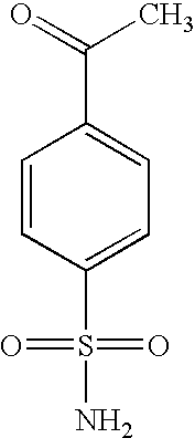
C1=CC(S(=O)(=O)N)=CC=C1C(=O)C
